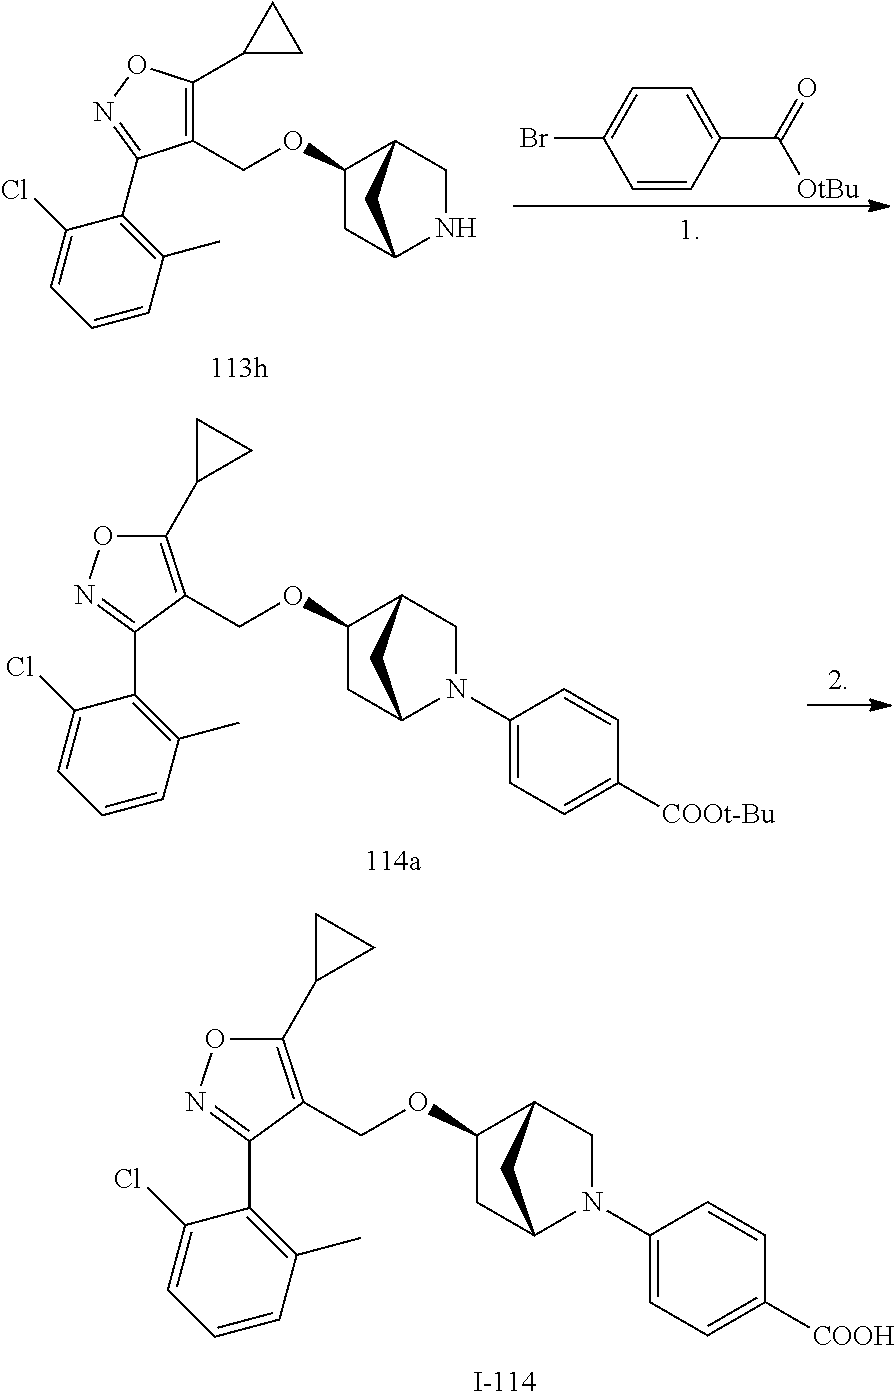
C1(Br)=CC=C(C(=O)[OtBu])C=C1.C1=C(Cl)C(C2=NOC(C3CC3)=C2COC2CC3NCC2C3)=C(C)C=C1.C1(C2=C(COC3CC4N(C5=CC=C([COOH])C=C5)CC3C4)C(C3=C(C)C=CC=C3Cl)=NO2)CC1.C1(C2=C(COC3CC4N(C5=CC=C([COOt-Bu])C=C5)CC3C4)C(C3=C(C)C=CC=C3Cl)=NO2)CC1
